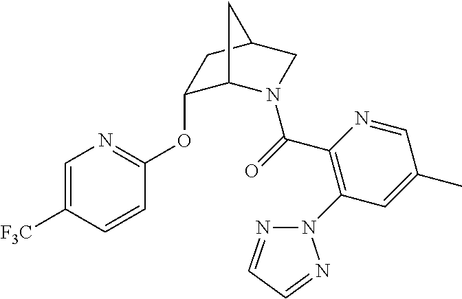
C1=C([F3C])C=CC(OC2C3N(C(=O)C4=C(N5N=CC=N5)C=C(C)C=N4)CC(C2)C3)=N1
